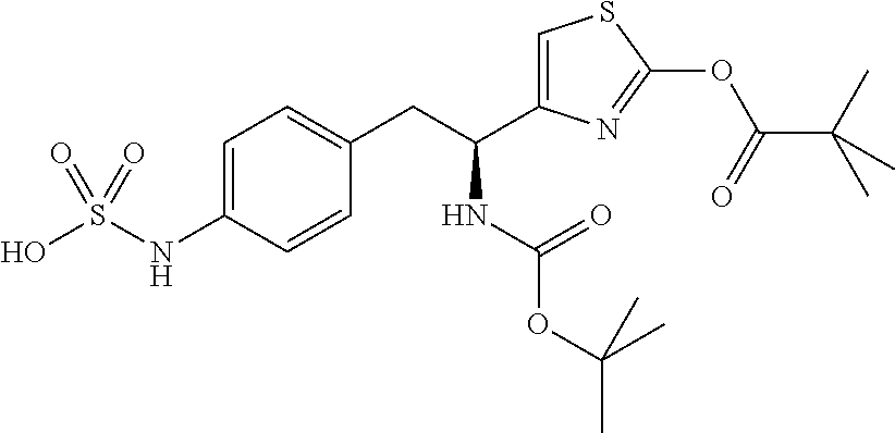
C1=C(NS(O)(=O)=O)C=CC(CC(NC(=O)OC(C)(C)C)C2=CSC(OC(C(C)(C)C)=O)=N2)=C1
